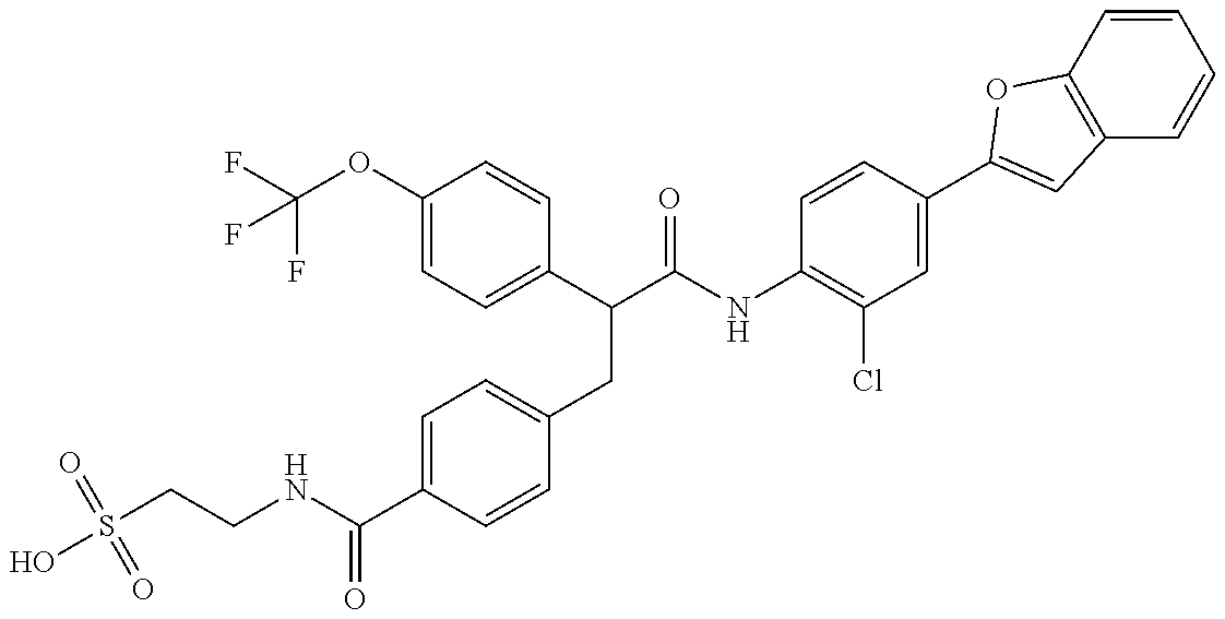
S(CCNC(C1=CC=C(CC(C(NC2=C(Cl)C=C(C3=CC4=C(C=CC=C4)O3)C=C2)=O)C2=CC=C(OC(F)(F)F)C=C2)C=C1)=O)(=O)(=O)O
